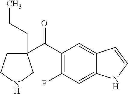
C1(C(C2=C(F)C=C3C(=C2)C=CN3)=O)(CCC)CCNC1
